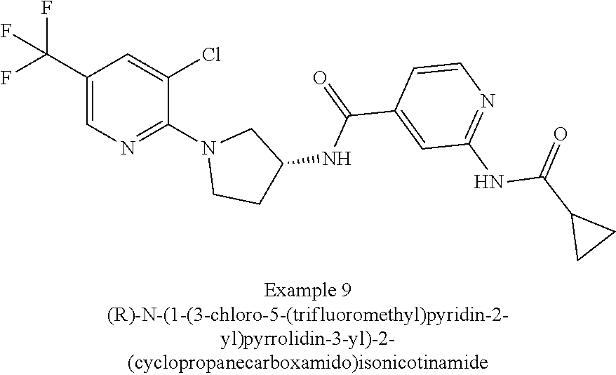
C1(C(F)(F)F)=CN=C(N2CCC(NC(C3=CC(NC(C4CC4)=O)=NC=C3)=O)C2)C(Cl)=C1
